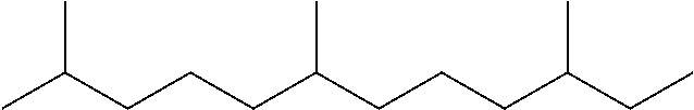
CC(CCCC(CCCC(CC)C)C)C
